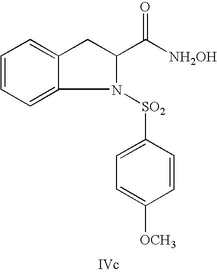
C(C1N([SO2]C2=CC=C([OCH3])C=C2)C2=CC=CC=C2C1)([NH2OH])=O
